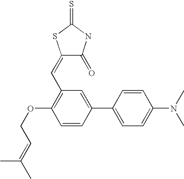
C(OC1=C(C=C2C(=O)NC(=S)S2)C=C(C2=CC=C(N(C)C)C=C2)C=C1)C=C(C)C
